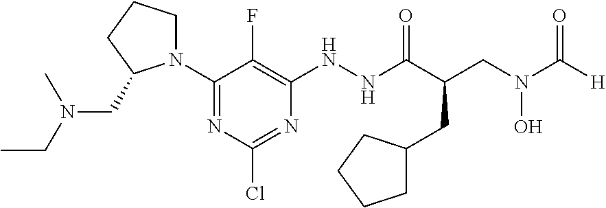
N1(C2=NC(Cl)=NC(NNC(=O)C(CN(O)C(=O)[H])CC3CCCC3)=C2F)CCCC1CN(C)CC
